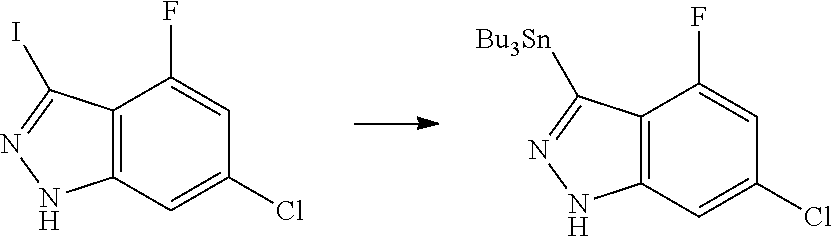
C12=C(C=C(Cl)C=C1F)NN=C2I.C12=C(C=C(Cl)C=C1F)NN=C2[Bu3Sn]
